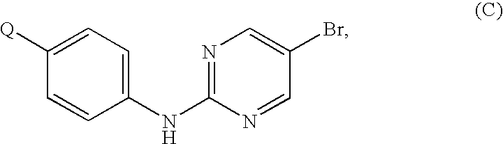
C1([Q])=CC=C(NC2=NC=C(Br)C=N2)C=C1
